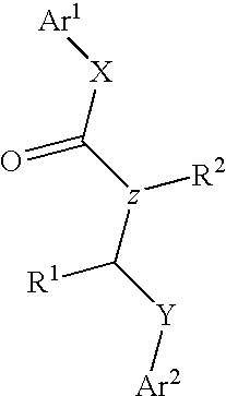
[Ar1][X]C([z](C([Y][Ar2])[R1])[R2])=O
